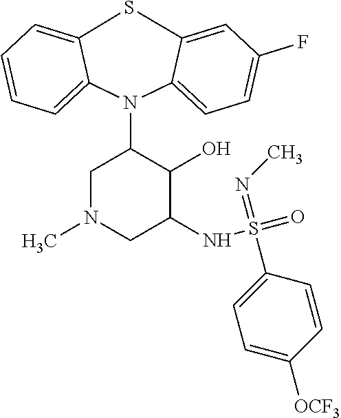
S1C2=CC=CC=C2N(C2CN(C)CC(NS(=O)(=NC)C3=CC=C([OCF3])C=C3)C2O)C2=CC=C(F)C=C12
